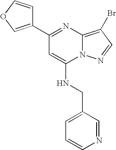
C1(C2=COC=C2)=NC2=C(Br)C=NN2C(NCC2=CC=CN=C2)=C1
